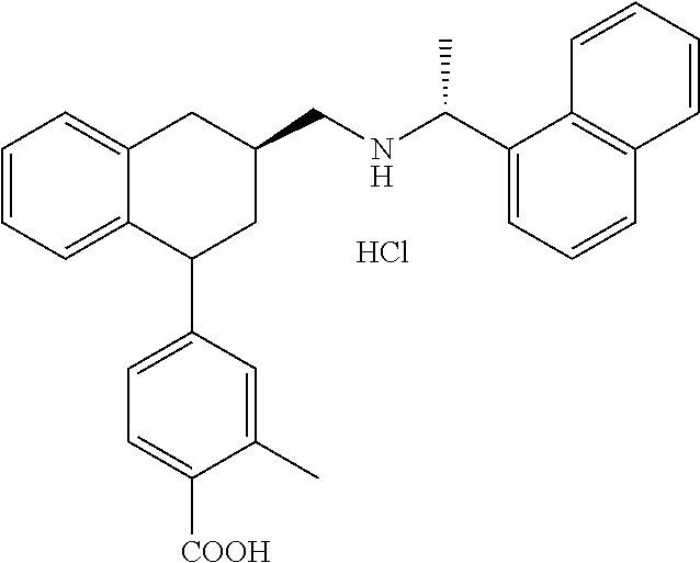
C1=CC=C2C(=C1)CC(CNC(C1=CC=CC3=C1C=CC=C3)C)CC2C1=CC=C([COOH])C(C)=C1.Cl
